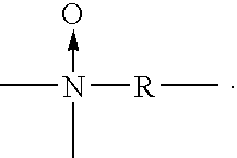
CN([R]C)(C)->O
